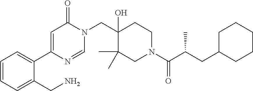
C1(C2=CC(=O)N(CC3(O)C(C)(C)CN(C(C(CC4CCCCC4)C)=O)CC3)C=N2)=CC=CC=C1CN
